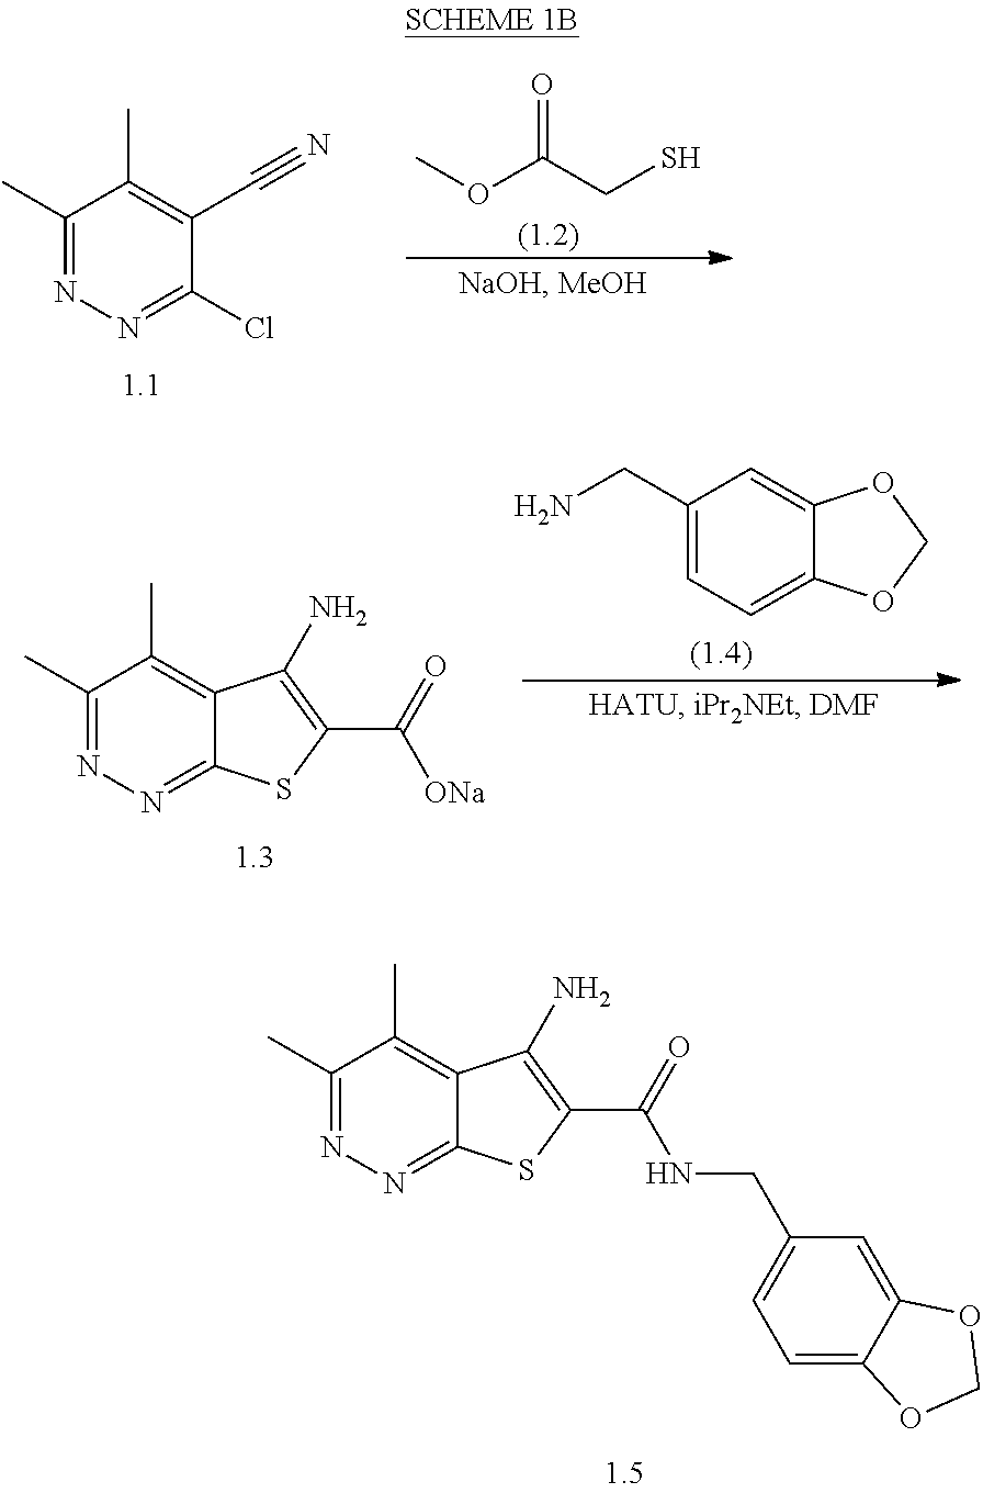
C1(C)=NN=C(Cl)C(C#N)=C1C.COC(CS)=O.C1(C)=NN=C2C(=C1C)C(N)=C(C(=O)[ONa])S2.C1(CN)=CC=C2C(=C1)OCO2.C1(C)=NN=C2C(=C1C)C(N)=C(C(=O)NCC1=CC=C3C(=C1)OCO3)S2
